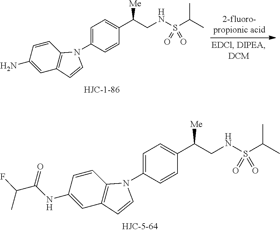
C1=CC2=C(C=C1NC(=O)C(C)F)C=CN2C1=CC=C(C(CNS(C(C)C)(=O)=O)[Me])C=C1.C1=CC2=C(C=C1N)C=CN2C1=CC=C(C(CNS(C(C)C)(=O)=O)[Me])C=C1
